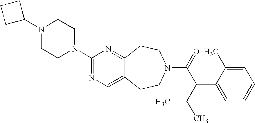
C1C(N2CCN(C3=NC=C4C(=N3)CCN(C(=O)C(C(C)C)C3=CC=CC=C3C)CC4)CC2)CC1
